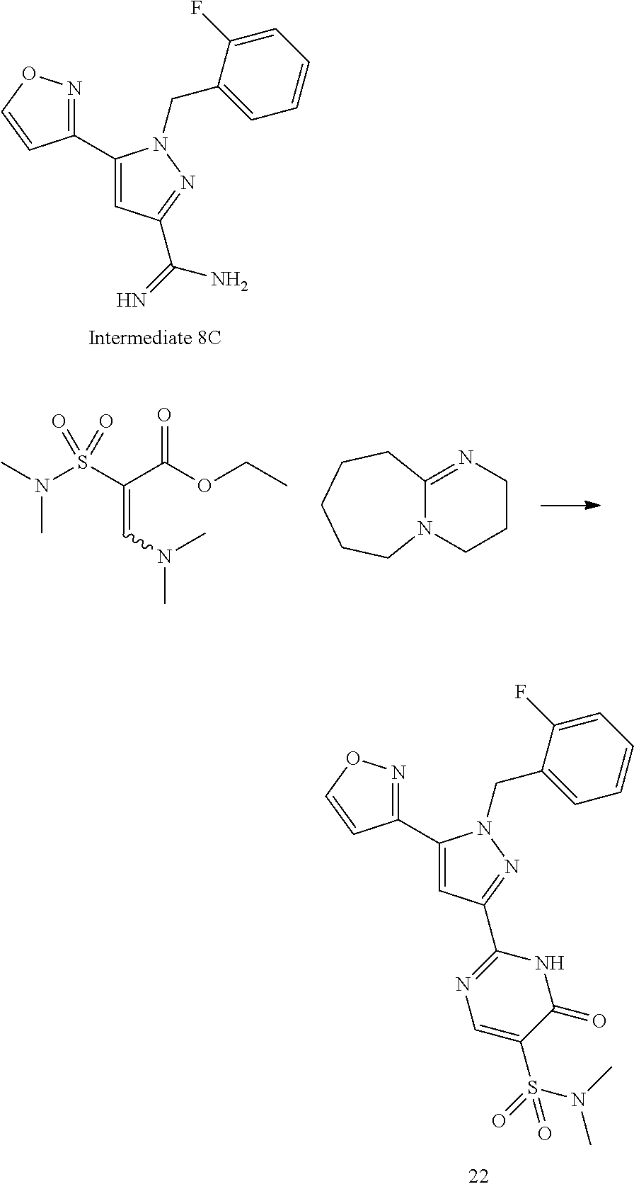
C1=CC=C(F)C(CN2C(C3=NOC=C3)=CC(C(=N)N)=N2)=C1.C1=CC=C(F)C(CN2C(C3=NOC=C3)=CC(C3=NC=C(S(=O)(N(C)C)=O)C(=O)N3)=N2)=C1.CN(C)S(C(C(OCC)=O)=CN(C)C)(=O)=O.C12=NCCCN1CCCCC2
